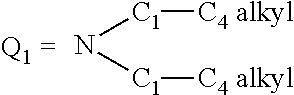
N([C1][C4 alkyl])[C1][C4 alkyl]
